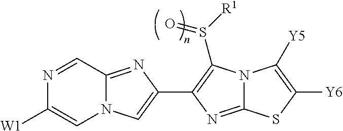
N12C(=NC(C3=C(S([R1])=O)N4C(=N3)SC([Y6])=C4[Y5])=C1)C=NC([W1])=C2
